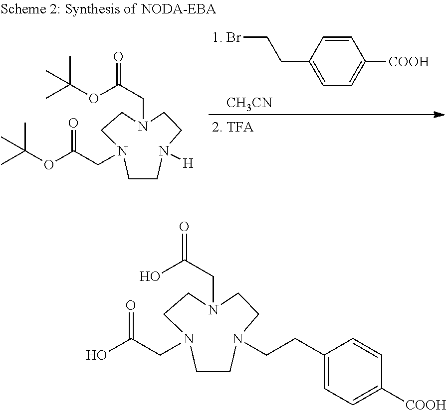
C(C1=CC=C([COOH])C=C1)C[1. Br].[CH3CN].O(C(CN1CCN([H])CCN(CC(=O)OC(C)(C)C)CC1)=O)C(C)(C)C.OC(CN1CCN(CCC2=CC=C([COOH])C=C2)CCN(CC(=O)O)CC1)=O
